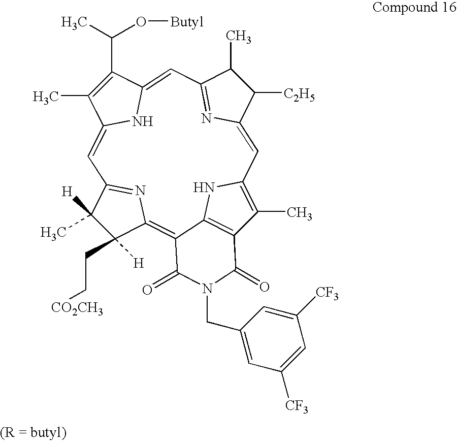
C1=C2N=C(C=C3NC(=CC4=NC(=C5C6=C(C(C)=C1N6)C(=O)N(CC1=CC([CF3])=CC([CF3])=C1)C5=O)C([H])(CC[CO2CH3])C4([H])C)C(C)=C3C(C)O[Butyl])C(C)C2[C2H5]
